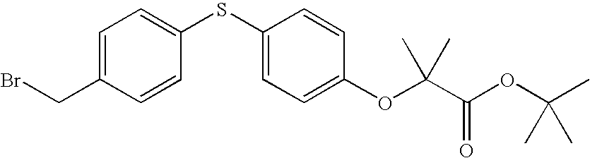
C1=C(CBr)C=CC(SC2=CC=C(OC(C(OC(C)(C)C)=O)(C)C)C=C2)=C1
